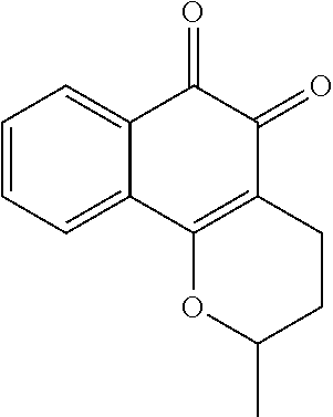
C1=CC=C2C(=C1)C(=O)C(=O)C1=C2OC(C)CC1
